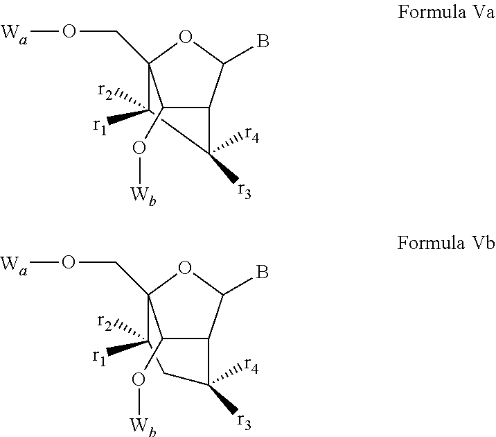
C12C(O[Wb])C(CO[Wa])(OC1B)C([r1])([r2])C2([r3])[r4].C12C(B)OC(CO[Wa])(C([r1])([r2])CC1([r3])[r4])C2O[Wb]
